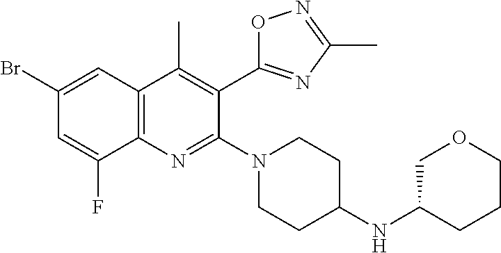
C1(Br)=CC2=C(N=C(N3CCC(NC4CCCOC4)CC3)C(C3=NC(C)=NO3)=C2C)C(F)=C1
